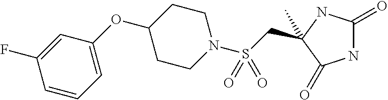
C(S(N1CCC(OC2=CC=CC(F)=C2)CC1)(=O)=O)C1(C)NC(=O)NC1=O
